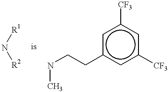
[R1]N[R2].N(CCc1cc([CF3])cc([CF3])c1)C
